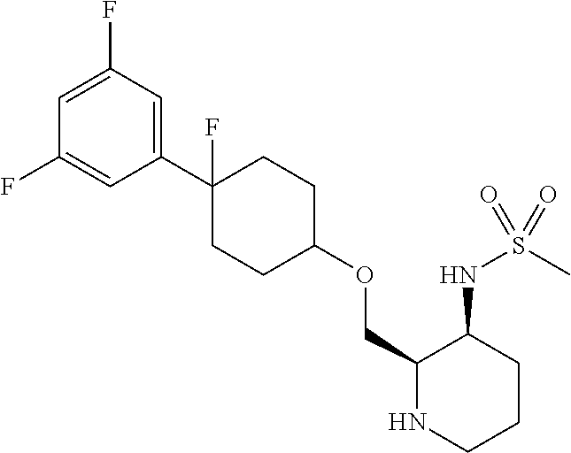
C1=C(F)C=C(C2(F)CCC(OCC3NCCCC3NS(C)(=O)=O)CC2)C=C1F
